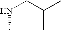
N(CC(C)C)C
